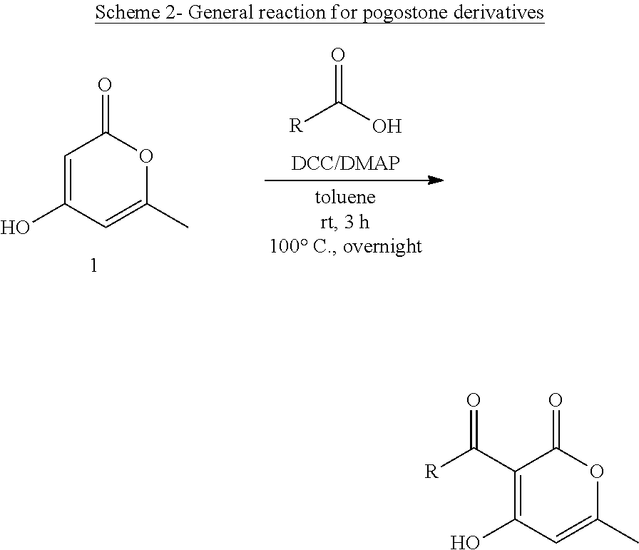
C1(C([R])=O)=C(O)C=C(C)OC1=O.C1=C(O)C=C(C)OC1=O.O=C(O)[R]
